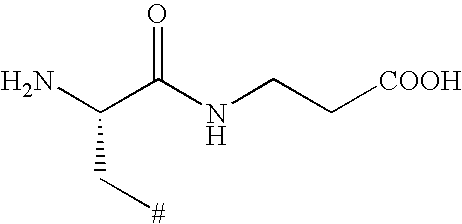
NC(C(NCC[COOH])=O)C[#]
